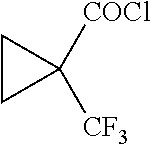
C1CC1([COCl])[CF3]
